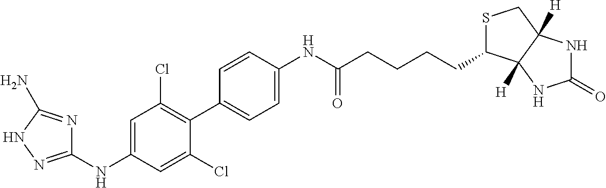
C1(NC2=CC(Cl)=C(C3=CC=C(NC(CCCCC4SCC5([H])C4([H])NC(=O)N5)=O)C=C3)C(Cl)=C2)=NNC(N)=N1
